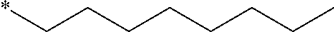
*CCCCCCCC
